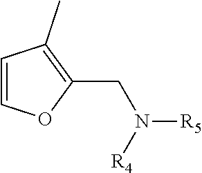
C1=COC(CN([R5])[R4])=C1C
